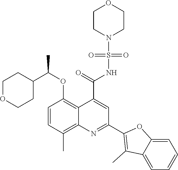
C1=CC(C)=C2C(=C1OC(C1CCOCC1)C)C(C(=O)NS(N1CCOCC1)(=O)=O)=CC(C1=C(C)C3=CC=CC=C3O1)=N2
